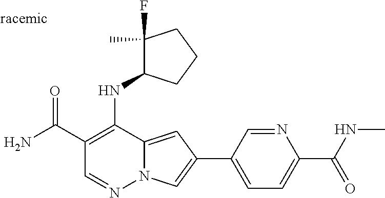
O=C(C1=C(NC2C(F)(C)CCC2)C2=CC(C3=CC=C(C(NC)=O)N=C3)=CN2N=C1)N
